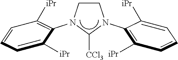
C1([CCl3])N(C2=C([iPr])C=CC=C2[iPr])CCN1C1=C([iPr])C=CC=C1[iPr]
